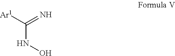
C(NO)([Ar1])=N
